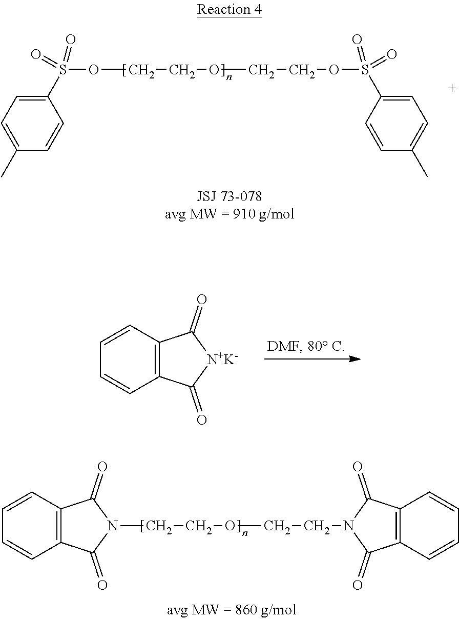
S(OCCOCCOS(C1=CC=C(C)C=C1)(=O)=O)(C1=CC=C(C)C=C1)(=O)=O.C12=C(C=CC=C1)C(=O)[N+K-]C2=O.N1(CCOCCN2C(=O)C3=C(C2=O)C=CC=C3)C(=O)C2=C(C1=O)C=CC=C2
